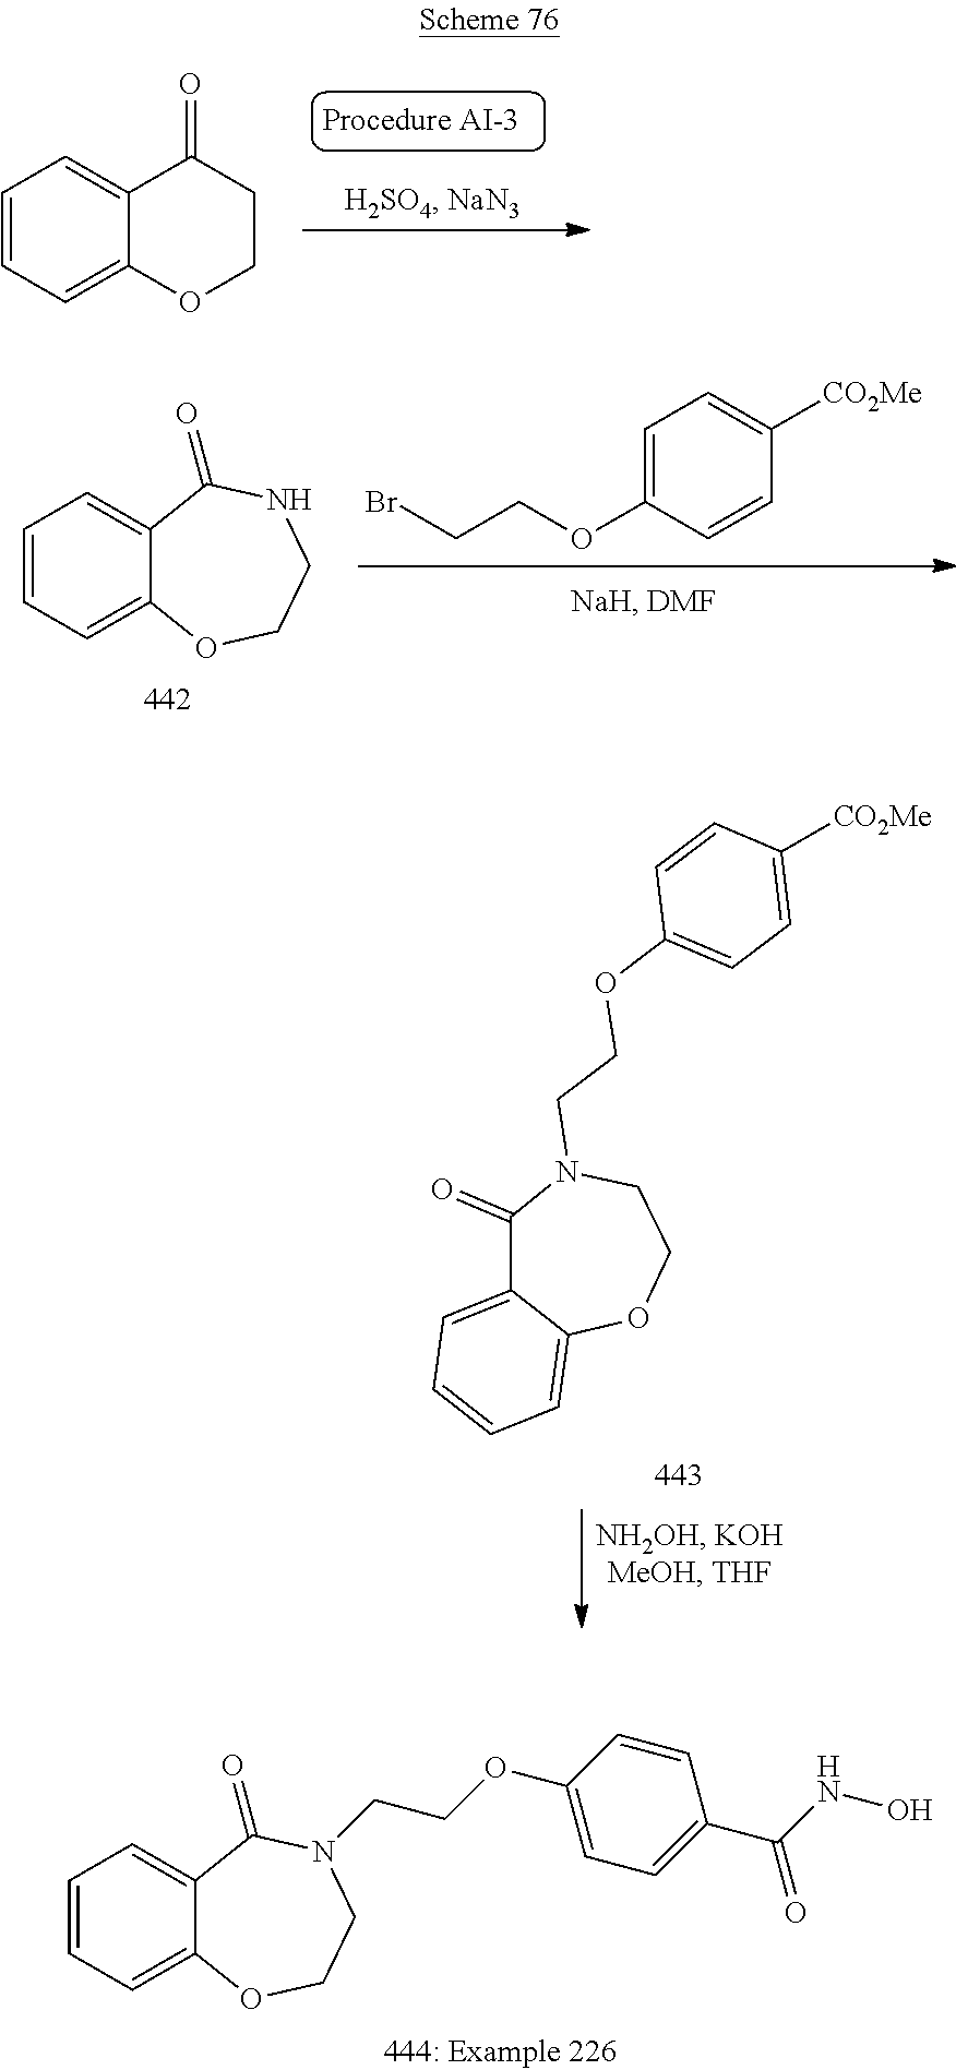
C1=C(OCCBr)C=CC([CO2Me])=C1.C1=CC=C2C(=C1)C(=O)NCCO2.C1=CC=C2C(=C1)C(=O)N(CCOC1=CC=C([CO2Me])C=C1)CCO2.C1=CC=C2C(=C1)C(=O)N(CCOC1=CC=C(C(NO)=O)C=C1)CCO2.C1=CC=C2C(=C1)C(=O)CCO2
